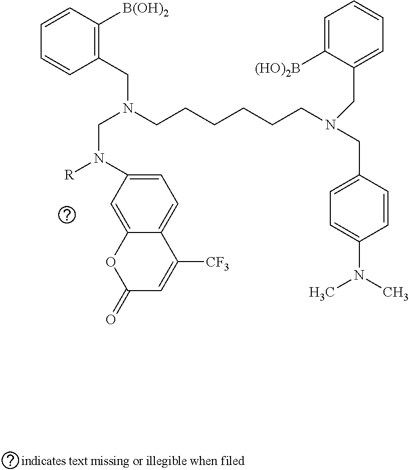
C1=CC([B(OH)2])=C(CN(CCCCCCN(CC2=CC=CC=C2[(HO)2B])CC2=CC=C(N(C)C)C=C2)CN(C2=CC=C3C(=C2)OC(=O)C=C3[CF3])[R])C=C1
